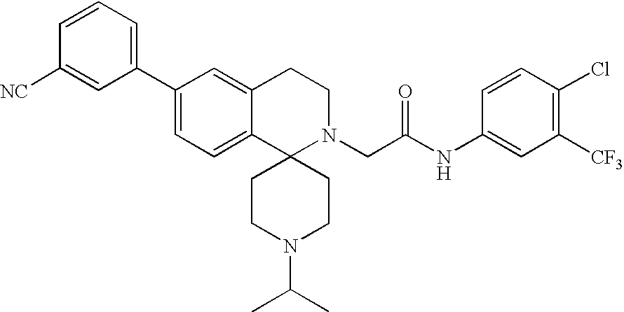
C1(C2=CC=C3C(=C2)CCN(CC(NC2=CC([CF3])=C(Cl)C=C2)=O)C32CCN(C(C)C)CC2)=CC=CC([NC])=C1
